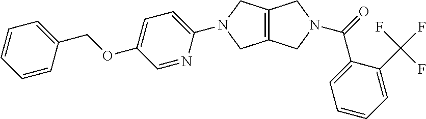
C1=CC(COC2=CC=C(N3CC4=C(C3)CN(C(=O)C3=CC=CC=C3C(F)(F)F)C4)N=C2)=CC=C1
